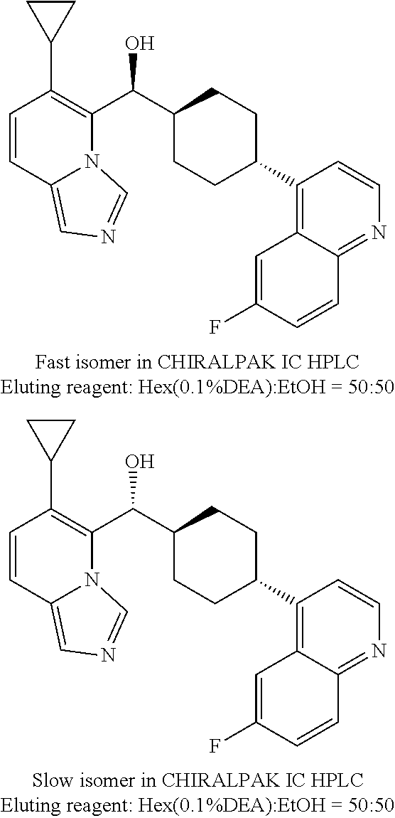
C12=NC=CC(C3CCC(C(C4=C(C5CC5)C=CC5=CN=CN45)O)CC3)=C1C=C(F)C=C2.C12=NC=CC(C3CCC(C(C4=C(C5CC5)C=CC5=CN=CN45)O)CC3)=C1C=C(F)C=C2
